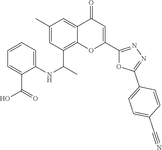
C12=C(C(C)NC3=CC=CC=C3C(O)=O)C=C(C)C=C1C(=O)C=C(C1=NN=C(C3=CC=C(C#N)C=C3)O1)O2
